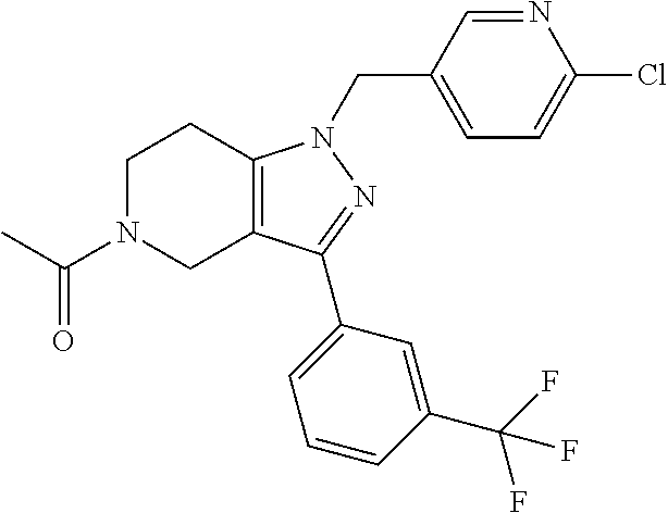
C1N(C(C)=O)CC2=C(C1)N(CC1=CC=C(Cl)N=C1)N=C2C1=CC=CC(C(F)(F)F)=C1
